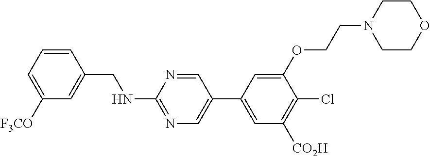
C1=CC(CNC2=NC=C(C3=CC([CO2H])=C(Cl)C(OCCN4CCOCC4)=C3)C=N2)=CC([F3CO])=C1
